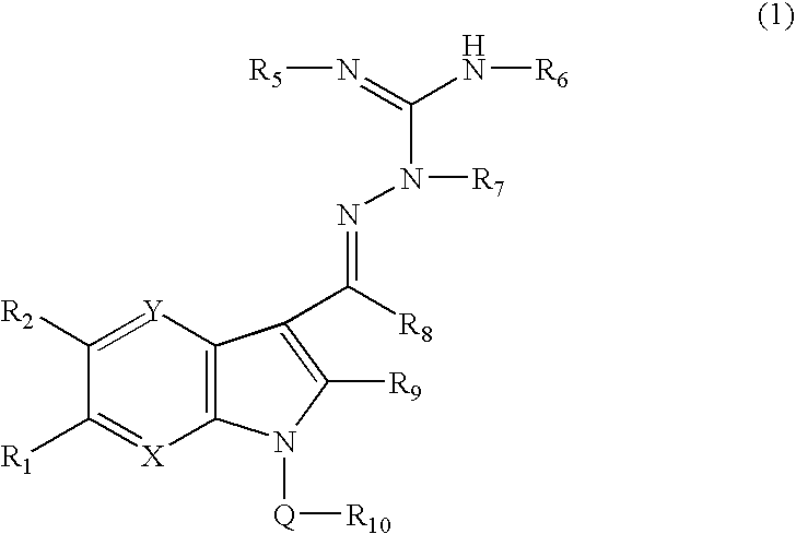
C12=C([X]=C([R1])C([R2])=[Y]1)N([Q][R10])C([R9])=C2C([R8])=NN([R7])C(=N[R5])N[R6]
